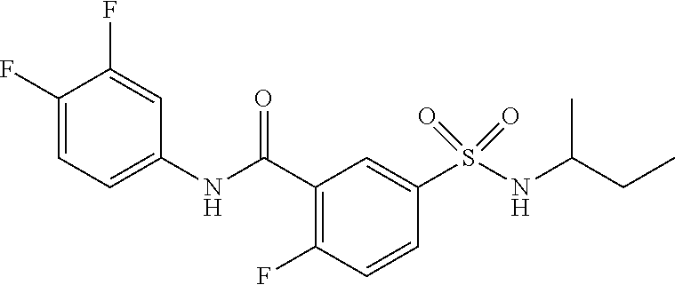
S(C1=CC(C(NC2=CC=C(F)C(F)=C2)=O)=C(F)C=C1)(NC(CC)C)(=O)=O
